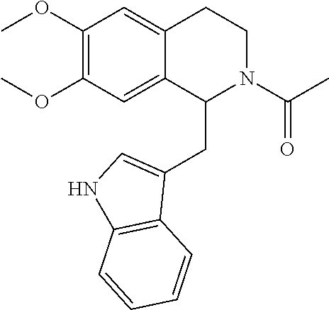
C1(OC)=C(OC)C=C2C(=C1)CCN(C(C)=O)C2CC1=CNC2=C1C=CC=C2
